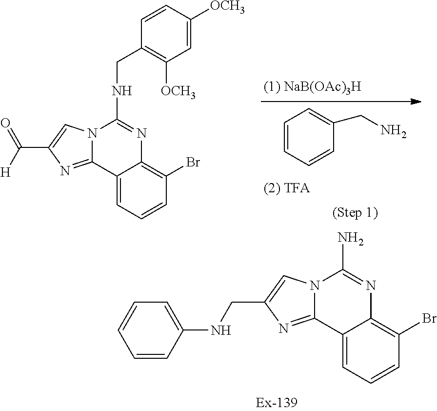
C1=CC=CC(CN)=C1.C12=CC=CC(Br)=C1N=C(NCC1=C([OCH3])C=C([OCH3])C=C1)N1C2=NC(C([H])=O)=C1.C12=CC=CC(Br)=C1N=C(N)N1C2=NC(CNC2=CC=CC=C2)=C1
